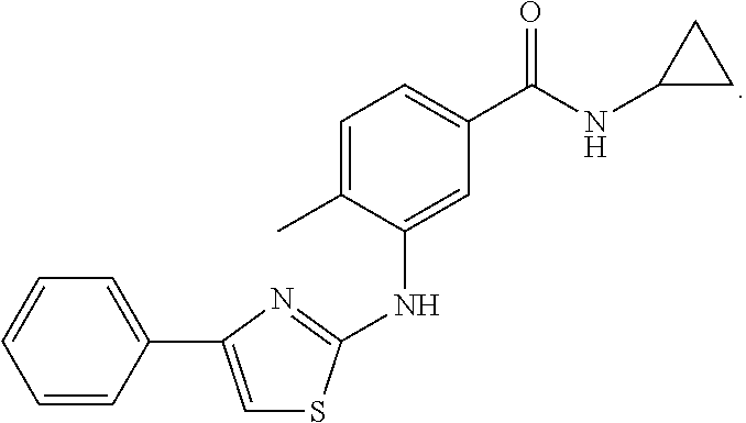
C1=CC=CC=C1C1=CSC(NC2=CC(C(NC3CC3)=O)=CC=C2C)=N1
